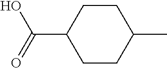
C1CC(C(O)=O)CCC1C
